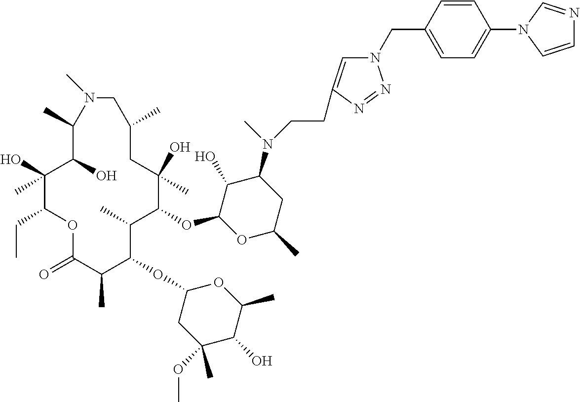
C1(O)C(OC2C(C)C(OC3CC(OC)(C)C(O)C(C)O3)C(C)C(=O)OC(CC)C(O)(C)C(O)C(C)N(C)CC(C)CC2(O)C)OC(C)CC1N(C)CCC1=CN(CC2=CC=C(N3C=CN=C3)C=C2)N=N1
